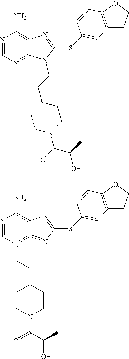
N1=CN=C2C(=C1N)N=C(SC1=CC3=C(OCC3)C=C1)N2CCC1CCN(C(=O)C(C)O)CC1.N1=CN(CCC2CCN(C(=O)C(C)O)CC2)=C2=NC(SC3=CC4=C(OCC4)C=C3)=NC2=C1N
